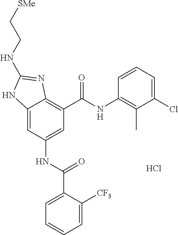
C12=CC(NC(=O)C3=CC=CC=C3[CF3])=CC(C(NC3=C(C)C(Cl)=CC=C3)=O)=C1N=C(NCC[SMe])N2.Cl
